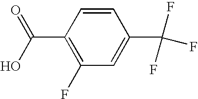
C1(C(=O)O)=C(F)C=C(C(F)(F)F)C=C1
